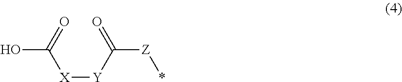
OC(=O)[X][Y]C([Z]*)=O
